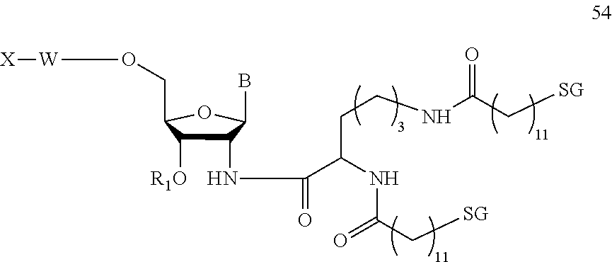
C1(NC(=O)C(NC(=O)C[SG])CCNC(C[SG])=O)C([R1O])C(CO[W][X])OC1B
